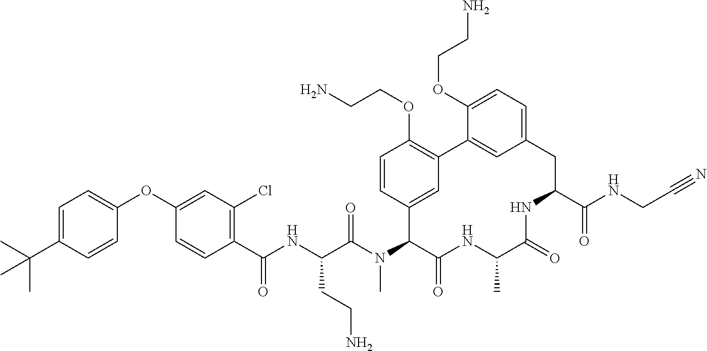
C1(C(NC(C(N(C2C(=O)NC(C)C(=O)NC(C(NCC#N)=O)CC3=CC=C(OCCN)C(=C3)C3=C(OCCN)C=CC2=C3)C)=O)CCN)=O)=C(Cl)C=C(OC2=CC=C(C(C)(C)C)C=C2)C=C1
